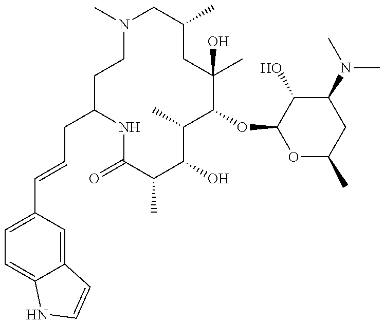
C1=C(C=CCC2CCN(C)CC(C)CC(C)(O)C(OC3OC(C)CC(N(C)C)C3O)C(C)C(O)C(C)C(=O)N2)C=C2C(=C1)NC=C2
